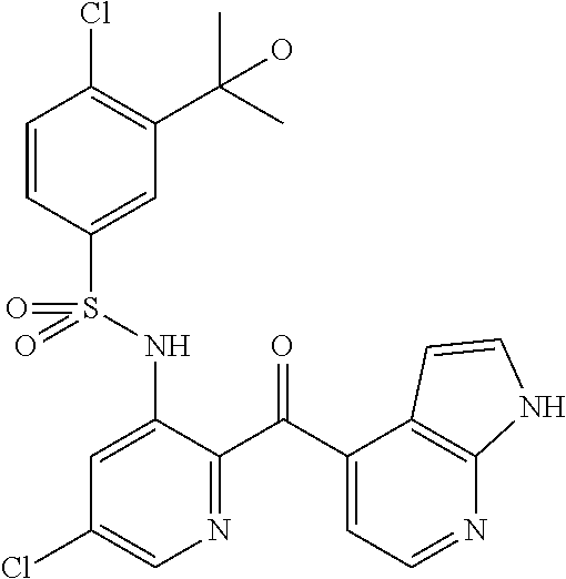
C1=CC(S(NC2=CC(Cl)=CN=C2C(C2=CC=NC3=C2C=CN3)=O)(=O)=O)=CC(C(C)(C)O)=C1Cl
